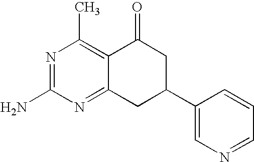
C12=NC(N)=NC(C)=C1C(=O)CC(C1=CN=CC=C1)C2
